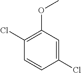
C1(Cl)=C(OC)C=C(Cl)C=C1
